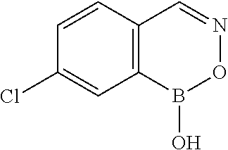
C1(Cl)=CC2=C(C=C1)C=NOB2O
